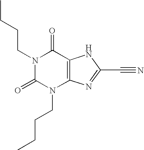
N1(CCCC)C(=O)N(CCCC)C2=C(C1=O)NC(C#N)=N2
